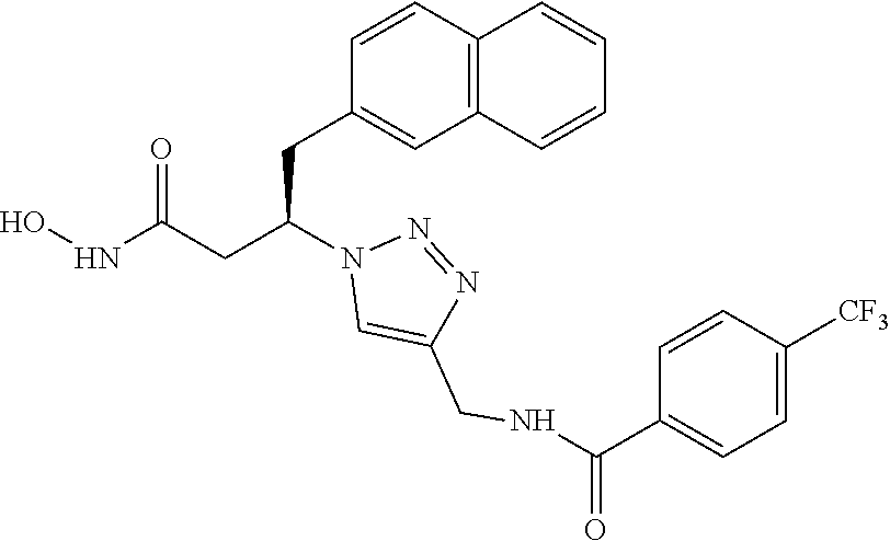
C1(CC(CC(NO)=O)N2C=C(CNC(C3=CC=C([CF3])C=C3)=O)N=N2)=CC2=C(C=C1)C=CC=C2
